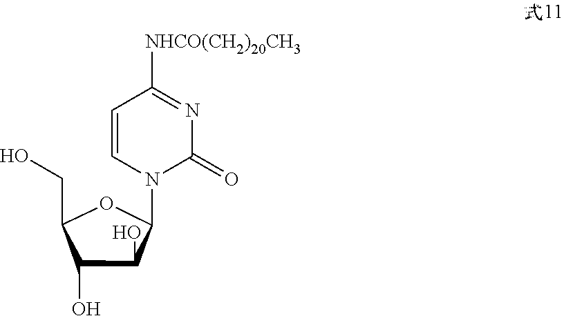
C1=CN(C2C(O)C(O)C(CO)O2)C(=O)N=C1[NHCO(CH2)20CH3]
